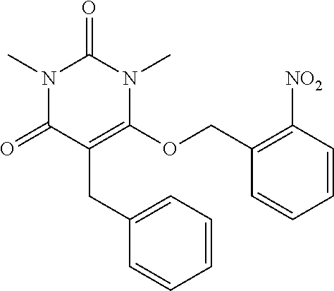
C(C1=C(OCC2=C([NO2])C=CC=C2)N(C)C(=O)N(C)C1=O)C1=CC=CC=C1
